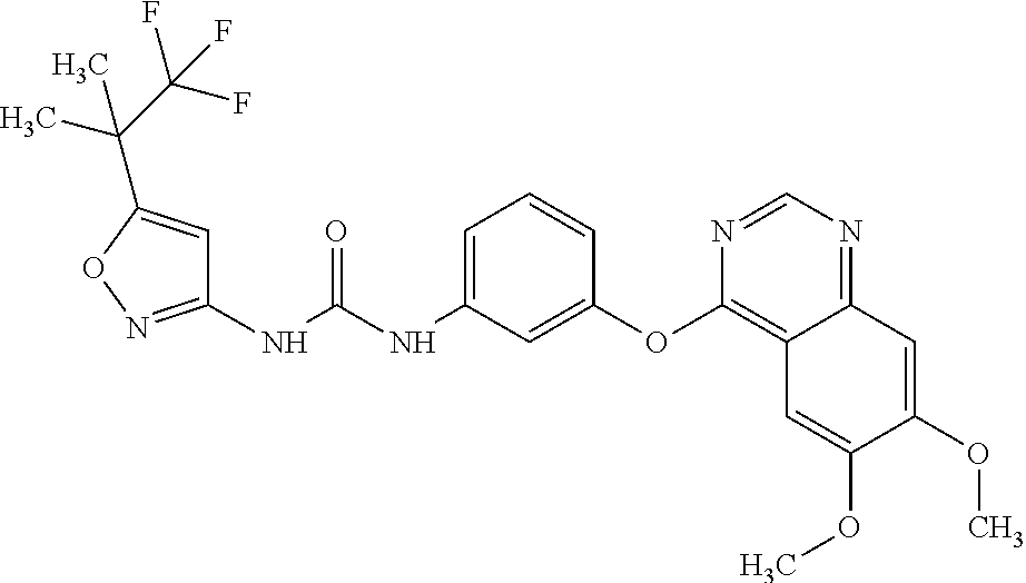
C1(NC(NC2=CC=CC(OC3=C4C(=NC=N3)C=C(OC)C(OC)=C4)=C2)=O)=NOC(C(C(F)(F)F)(C)C)=C1
